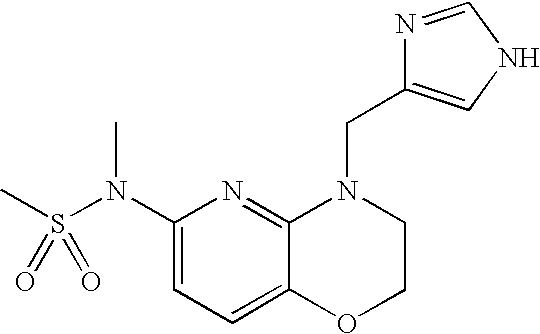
C1(N(S(C)(=O)=O)C)=CC=C2C(=N1)N(CC1=CNC=N1)CCO2
